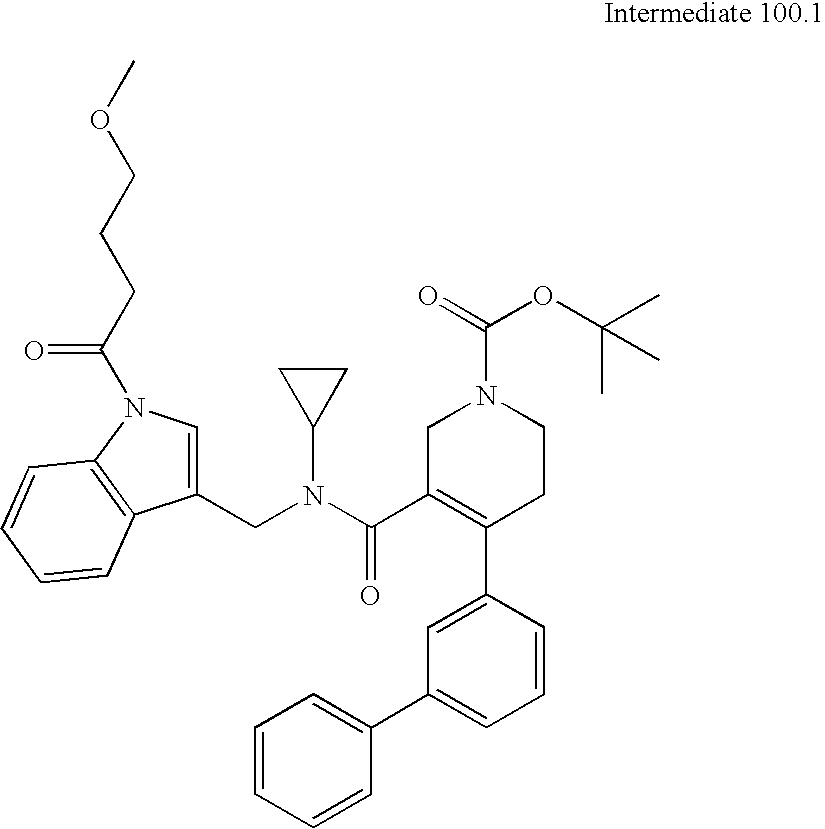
C1=CC=CC(C2=CC=CC(C3=C(C(N(CC4=CN(C(CCCOC)=O)C5=C4C=CC=C5)C4CC4)=O)CN(C(OC(C)(C)C)=O)CC3)=C2)=C1
